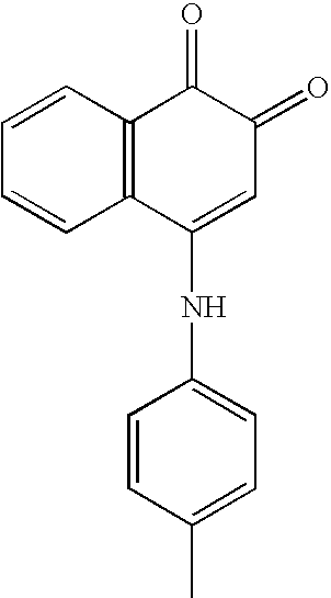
C12=C(C=CC=C1)C(=O)C(=O)C=C2NC1=CC=C(C)C=C1
